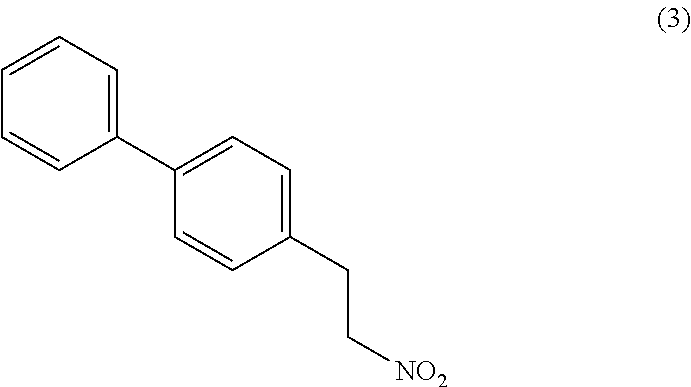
C1(C2=CC=C(CC[NO2])C=C2)=CC=CC=C1
